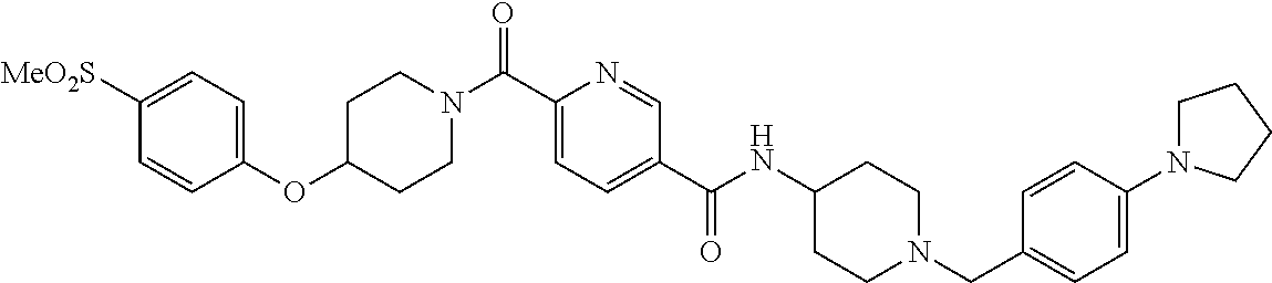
C1=CC(OC2CCN(C(C3=CC=C(C(NC4CCN(CC5=CC=C(N6CCCC6)C=C5)CC4)=O)C=N3)=O)CC2)=CC=C1[MeO2S]
